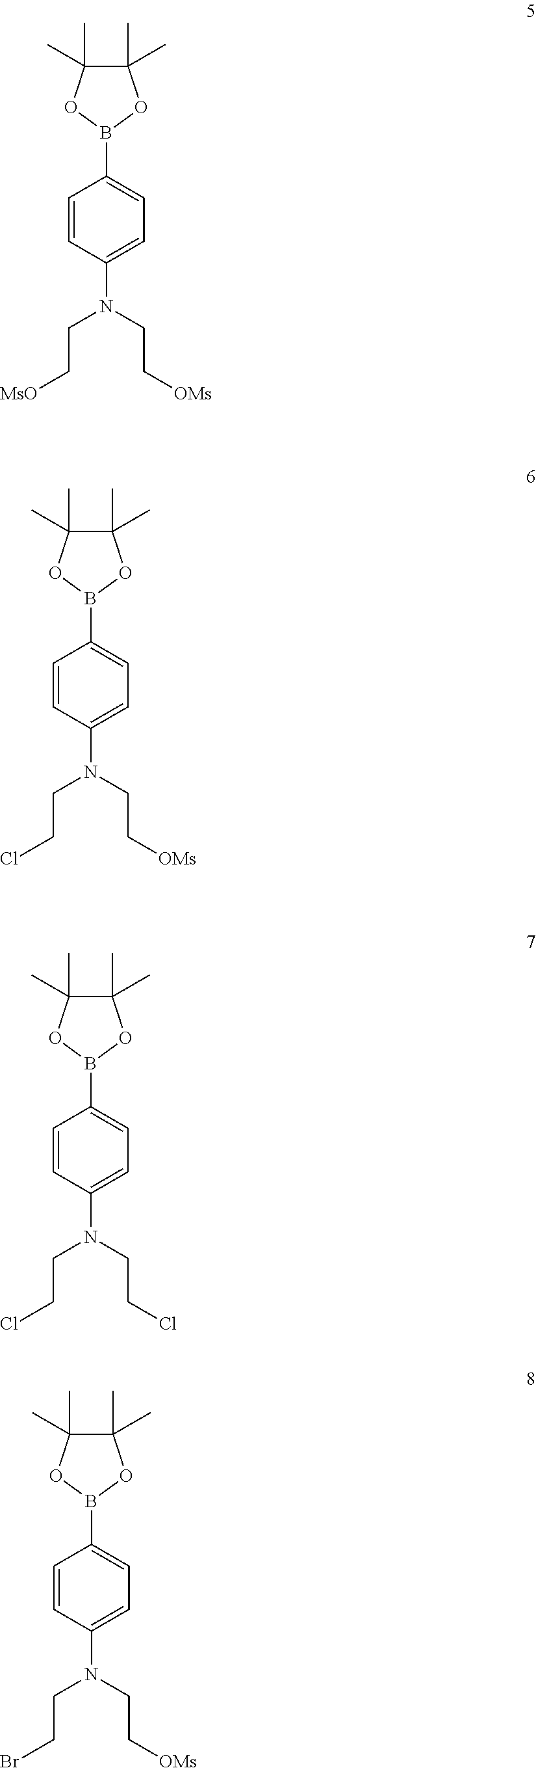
C1=CC(N(CC[OMs])CC[MsO])=CC=C1B1OC(C)(C)C(C)(C)O1.C1=CC(N(CC[OMs])CCCl)=CC=C1B1OC(C)(C)C(C)(C)O1.C1=CC(N(CCCl)CCCl)=CC=C1B1OC(C)(C)C(C)(C)O1.C1=CC(N(CC[OMs])CCBr)=CC=C1B1OC(C)(C)C(C)(C)O1
